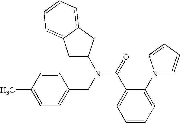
C1=C(C)C=CC(CN(C(=O)C2=CC=CC=C2N2C=CC=C2)C2CC3=CC=CC=C3C2)=C1
